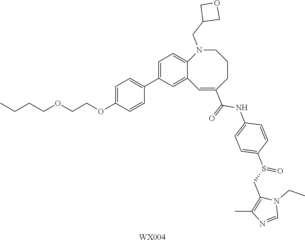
CCCCOCCOC1=CC=C(C2=CC=C3C(=C2)C=C(C(=O)NC2=CC=C(S(CC4=C(C)N=CN4CC)=O)C=C2)CCCN3CC2COC2)C=C1.[WX004]
